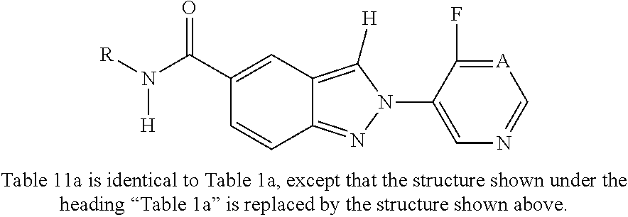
C1(C(N([R])[H])=O)=CC2=C([H])N(C3=CN=C[A]=C3F)N=C2C=C1
